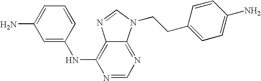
C1=C(NC2=C3C(=NC=N2)N(CCC2=CC=C(N)C=C2)C=N3)C=CC=C1N
